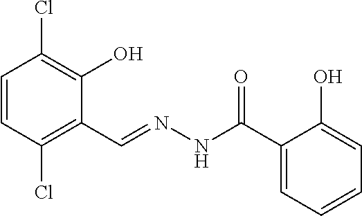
C1=CC(Cl)=C(C=NNC(C2=CC=CC=C2O)=O)C(O)=C1Cl
